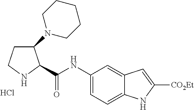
C1(N2CCCCC2)CCNC1C(NC1=CC=C2C(=C1)C=C([CO2Et])N2)=O.Cl
